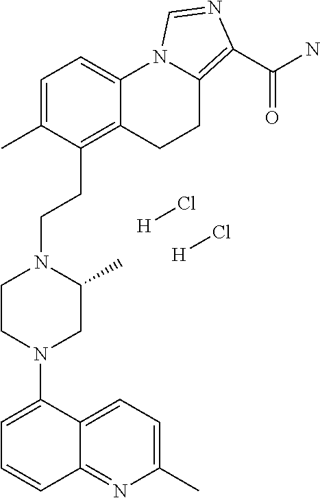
C12=NC(C)=CC=C1C(N1CC(C)N(CCC3=C4C(=CC=C3C)N3C(=C(C(N)=O)N=C3)CC4)CC1)=CC=C2.[H]Cl.[H]Cl
